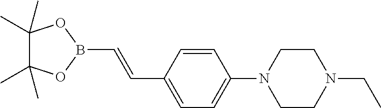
C1(C)(C)C(C)(C)OB(C=CC2=CC=C(N3CCN(CC)CC3)C=C2)O1
